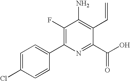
C1=C(Cl)C=CC(C2=C(F)C(N)=C(C=C)C(C(O)=O)=N2)=C1
